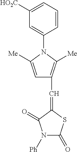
C1([HO2C])=CC=CC(N2C([Me])=CC(C=C3SC(=O)N([Ph])C3=O)=C2[Me])=C1
